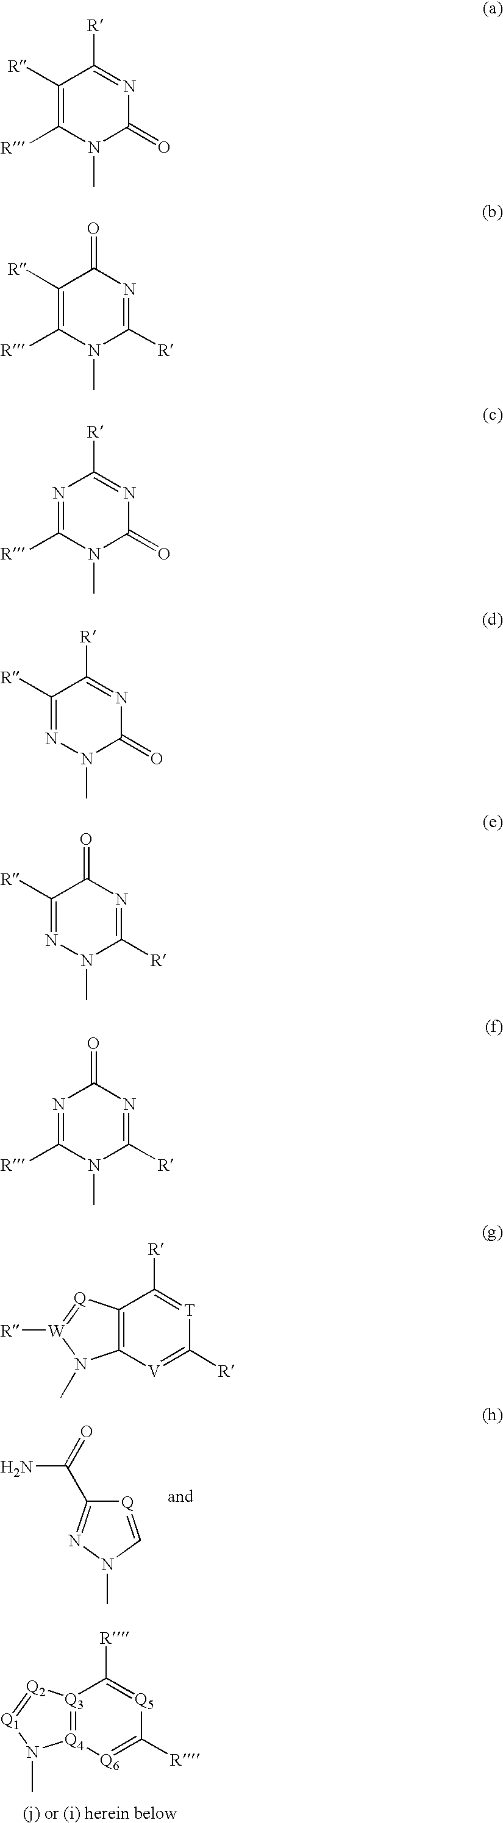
[Q]1=CN(C)N=C1C(N)=O.[Q3]12=[Q4]([Q6]=C([R])[Q5]=C1[R])N(C)[Q1]=[Q2]2.C1([R])=C([R])N(C)C(=O)N=C1[R].C1([R])=C([R])N(C)C([R])=NC1=O.N1=C([R])N(C)C(=O)N=C1[R].C1([R])=NN(C)C(=O)N=C1[R].C1([R])=NN(C)C([R])=NC1=O.N1=C([R])N(C)C([R])=NC1=O.C12=C([V]=C([R])[T]=C1[R])N(C)[W]([R])=[Q]2
